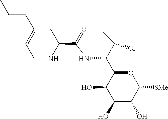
C1=C(CCC)CC(C(NC(C2C(O)C(O)C(O)C([SMe])O2)C(C)Cl)=O)NC1
